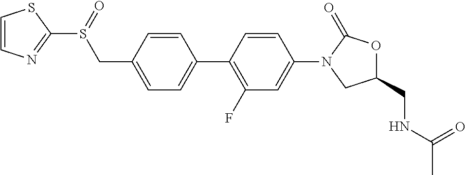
C1=CN=C(S(=O)CC2=CC=C(C3=C(F)C=C(N4CC(CNC(C)=O)OC4=O)C=C3)C=C2)S1
